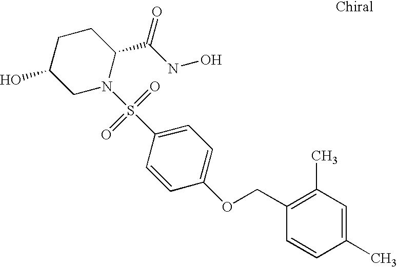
C1C(O)CN(S(C2=CC=C(OCC3=C(C)C=C(C)C=C3)C=C2)(=O)=O)C(C(NO)=O)C1
